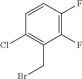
C1=CC(F)=C(F)C(CBr)=C1Cl
